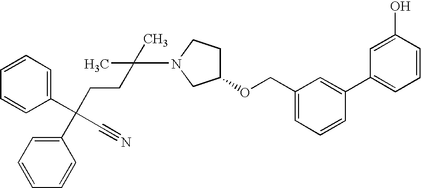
C1=CC=C(C(CCC(N2CC(OCC3=CC=CC(C4=CC=CC(O)=C4)=C3)CC2)(C)C)(C2=CC=CC=C2)C#N)C=C1
